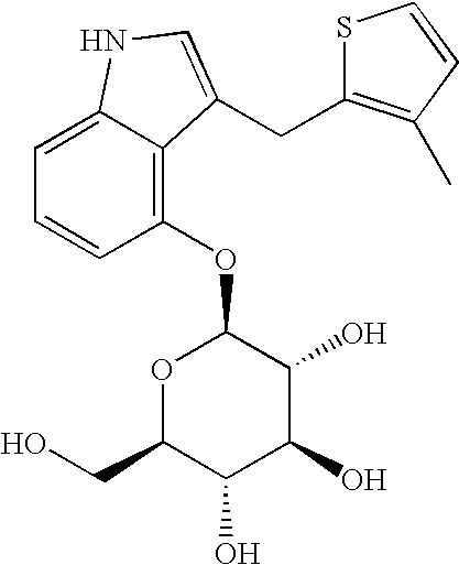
O1C(CO)C(O)C(O)C(O)C1OC1=C2C(=CC=C1)NC=C2CC1=C(C)C=CS1
